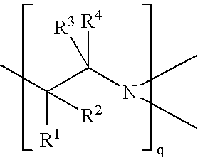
C([R1])(C(N(C)C)([R4])[R3])(C)[R2]
